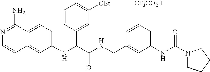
C1(NC(C(NCC2=CC(NC(N3CCCC3)=O)=CC=C2)=O)C2=CC([OEt])=CC=C2)=CC=C2C(=C1)C=CN=C2N.[CF3CO2H]
